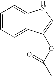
C1=CC=C2C(=C1)NC=C2OC(C)=O
